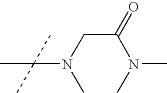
N(C)(CC(N(C)C)=O)C(C)(C)C
